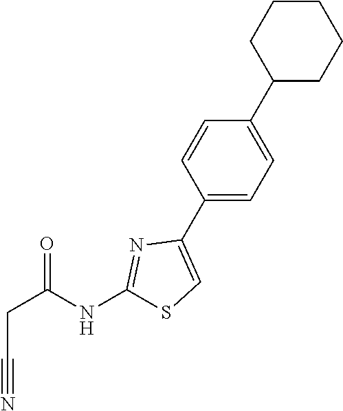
C(C#N)C(=O)NC1=NC(C2=CC=C(C3CCCCC3)C=C2)=CS1
